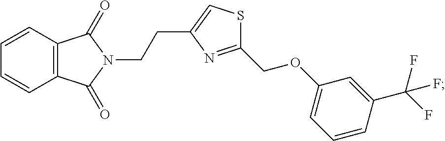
C12=C(C=CC=C1)C(=O)N(CCC1=CSC(COC3=CC=CC(C(F)(F)F)=C3)=N1)C2=O
